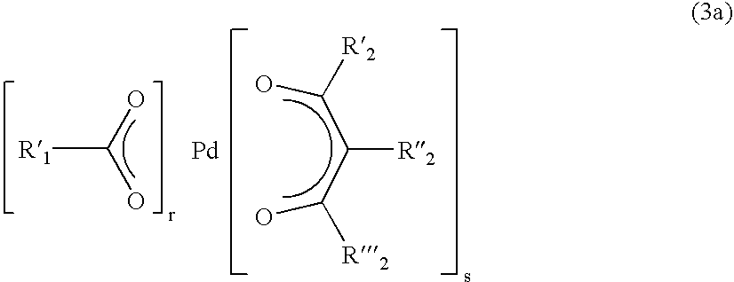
OC(O)[R1].OC(C(C(O)[R2])[R2])[R2].[Pd]
